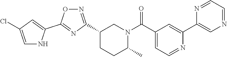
C1(C2=NOC(C3=CC(Cl)=CN3)=N2)CCC(C)N(C(C2=CC=NC(C3=CN=CC=N3)=C2)=O)C1
